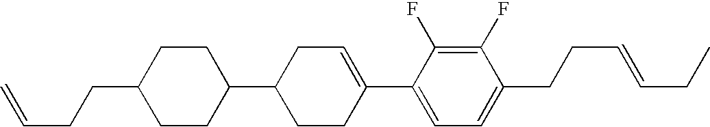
C1(F)=C(F)C(C2=CCC(C3CCC(CCC=C)CC3)CC2)=CC=C1CCC=CCC
